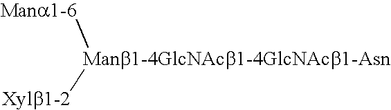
[Manb1-4GlcNAcb1-4GlcNAcb1-Asn]([Mana1-6])[Xylb1-2]
